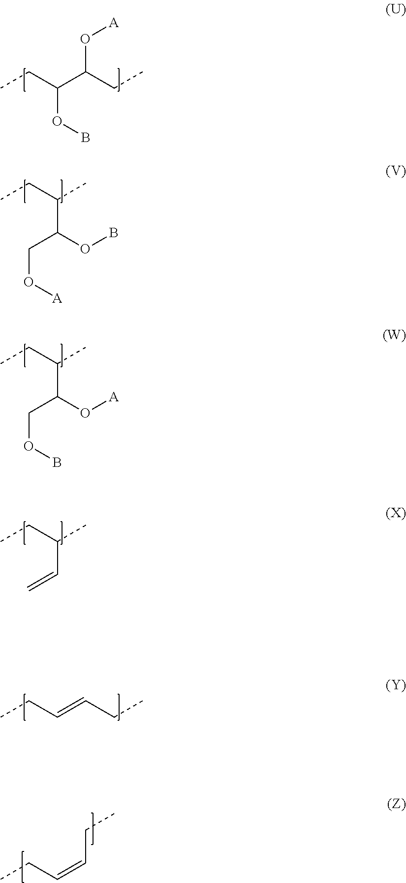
CCC(C(CC)O[A])OB.C(O[A])C(OB)C(CC)C.C(OB)C(O[A])C(CC)C.CCC(C=C)C.CCC=CCC.CCC=CCC
